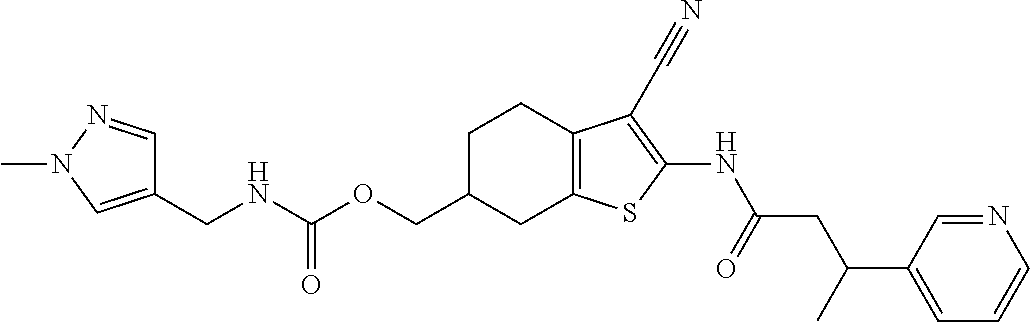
C(OCC1CC2=C(CC1)C(C#N)=C(NC(CC(C1=CC=CN=C1)C)=O)S2)(NCC1=CN(C)N=C1)=O
